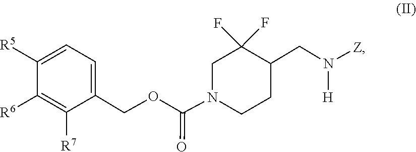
[H]N([Z])CC1CCN(C(OCC2=CC=C([R5])C([R6])=C2[R7])=O)CC1(F)F
